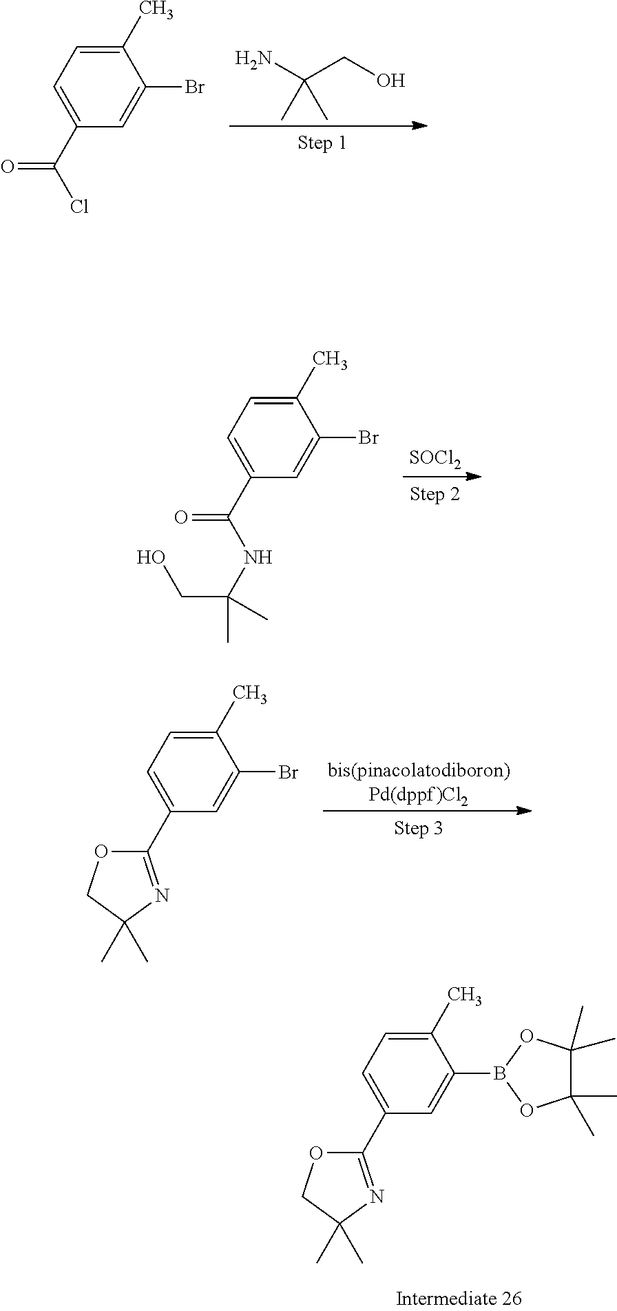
C1(C)=CC=C(C2=NC(C)(C)CO2)C=C1Br.[bis(pinacolatodiboron)Pd(dppf)Cl2].C1(C)=CC=C(C(=O)Cl)C=C1Br.CC(C)(N)CO.C1(C)=CC=C(C(=O)NC(C)(CO)C)C=C1Br.[SOCl2].C1(C)=CC=C(C2=NC(C)(C)CO2)C=C1B1OC(C)(C)C(C)(C)O1
